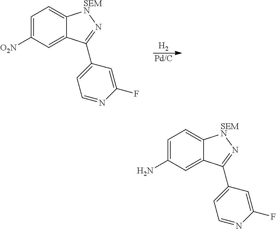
[H2].[Pd/C].C1=C([O2N])C=C2C(=C1)[SEMN]N=C2C1=CC=NC(F)=C1.C1=C(N)C=C2C(=C1)[SEMN]N=C2C1=CC=NC(F)=C1
